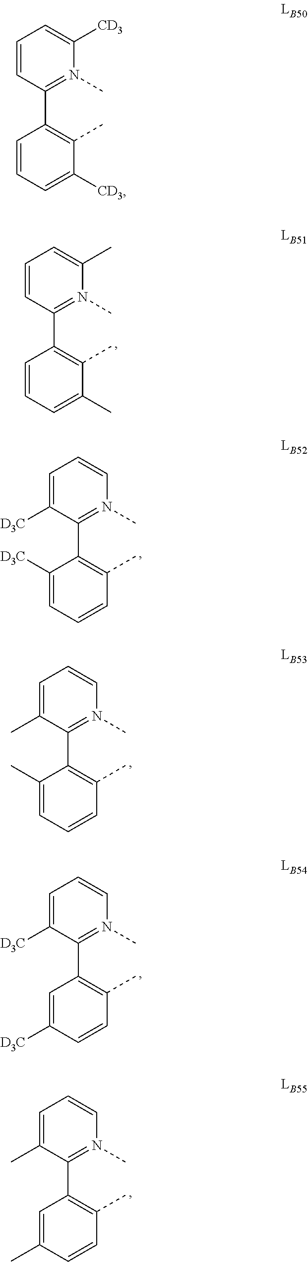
C1=CC(C2=C(C)C([CD3])=CC=C2)=N(C)C([CD3])=C1.C1=CC(C2=C(C)C(C)=CC=C2)=N(C)C(C)=C1.C1=C([D3C])C(C2=C(C)C=CC=C2[D3C])=N(C)C=C1.C1=C(C)C(C2=C(C)C=CC=C2C)=N(C)C=C1.C1=C([D3C])C(C2=C(C)C=CC([D3C])=C2)=N(C)C=C1.C1=C(C)C(C2=C(C)C=CC(C)=C2)=N(C)C=C1
